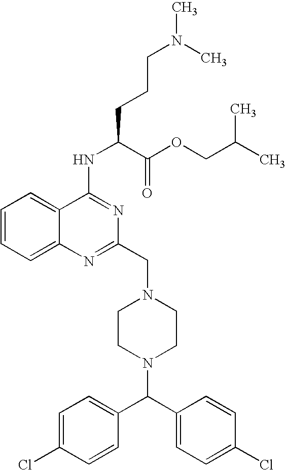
C1=CC=C2C(=C1)C(NC(C(OCC(C)C)=O)CCCN(C)C)=NC(CN1CCN(C(C3=CC=C(Cl)C=C3)C3=CC=C(Cl)C=C3)CC1)=N2
